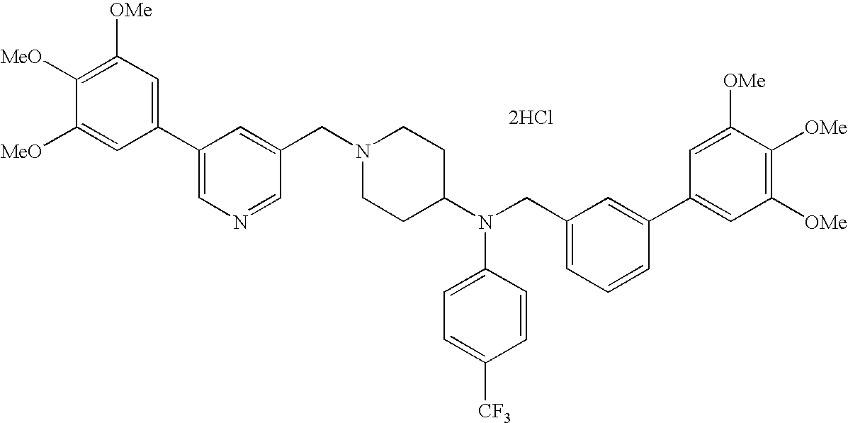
C1=C([MeO])C([MeO])=C([OMe])C=C1C1=CN=CC(CN2CCC(N(CC3=CC=CC(C4=CC([OMe])=C([OMe])C([OMe])=C4)=C3)C3=CC=C([CF3])C=C3)CC2)=C1.[2HCl]
